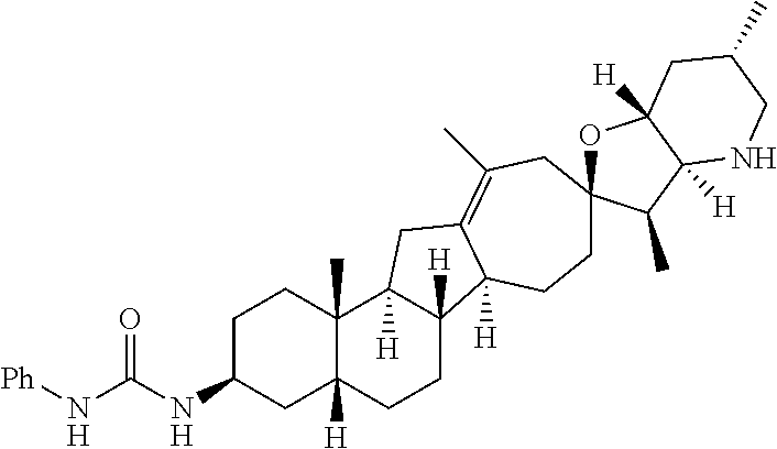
C1C(NC(N[Ph])=O)CC2([H])C(C)(C1)C1([H])C([H])(CC2)C2([H])C(=C(C)CC3(OC4([H])C([H])(C3C)NCC(C)C4)CC2)C1
